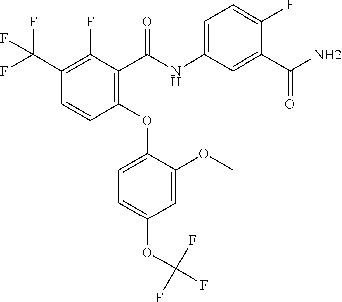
C1(F)=C(C(F)(F)F)C=CC(OC2=CC=C(OC(F)(F)F)C=C2OC)=C1C(NC1=CC=C(F)C(C(N)=O)=C1)=O
